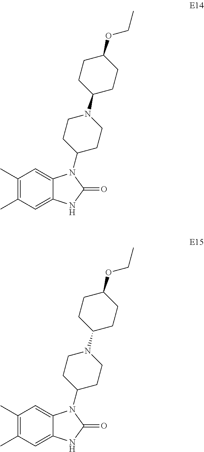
C1(C)=C(C)C=C2C(=C1)N(C1CCN(C3CCC(OCC)CC3)CC1)C(=O)N2.C1(C)=C(C)C=C2C(=C1)N(C1CCN(C3CCC(OCC)CC3)CC1)C(=O)N2
